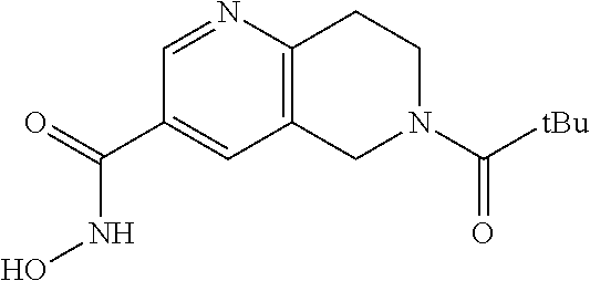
C12=C(N=CC(C(=O)NO)=C1)CCN(C(=O)[tBu])C2
